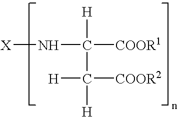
[X]NC([COOR1])(C([COOR2])([H])[H])[H]
